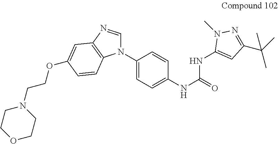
N1(C2=CC=C(NC(NC3=CC(C(C)(C)C)=NN3C)=O)C=C2)C=NC2=C1C=CC(OCCN1CCOCC1)=C2
